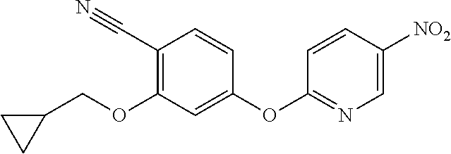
C1=CC(OC2=NC=C([NO2])C=C2)=CC(OCC2CC2)=C1C#N
